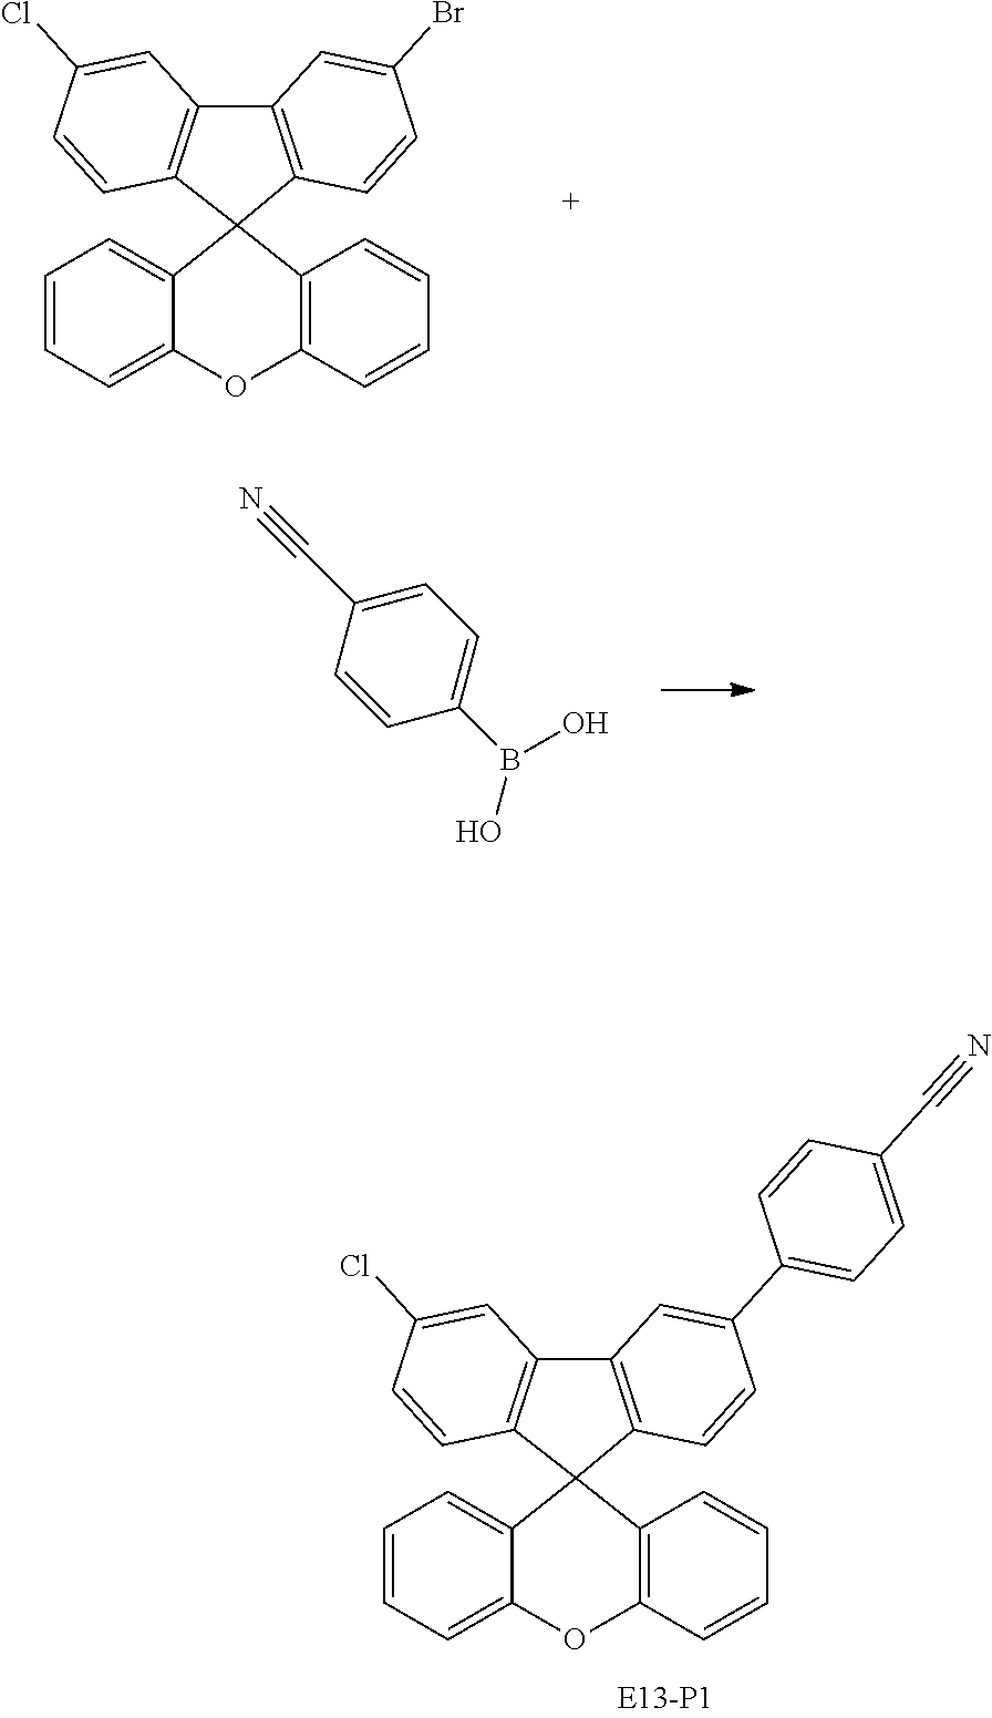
C12=C(C=CC(Br)=C1)C1(C3=C2C=C(Cl)C=C3)C2=CC=CC=C2OC2=C1C=CC=C2.C12=C(C=CC(C3=CC=C(C#N)C=C3)=C1)C1(C3=C2C=C(Cl)C=C3)C2=CC=CC=C2OC2=C1C=CC=C2.OB(O)C1=CC=C(C#N)C=C1
